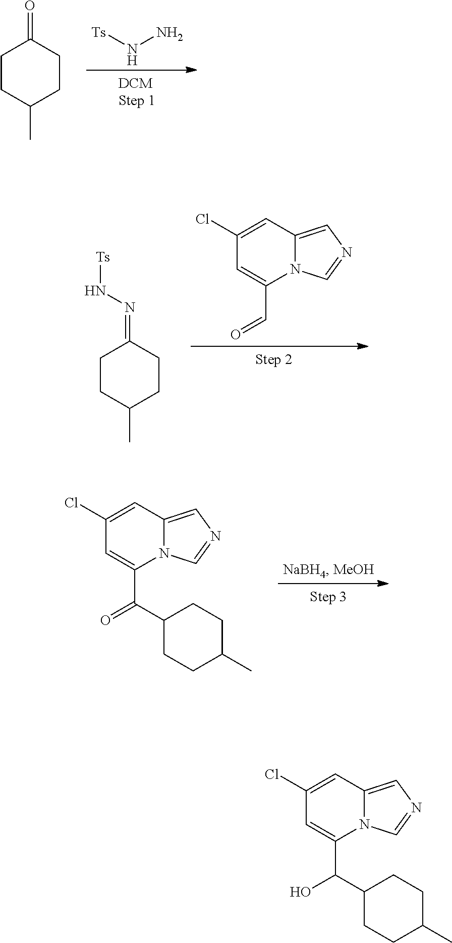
N12C(=CN=C1)C=C(Cl)C=C2C(=O)C1CCC(C)CC1.N12C(=CN=C1)C=C(Cl)C=C2C(O)C1CCC(C)CC1.C1(C)CCC(=O)CC1.[Ts]NN.N12C(=CN=C1)C=C(Cl)C=C2C=O.C1CC(C)CCC1=NN[Ts]
